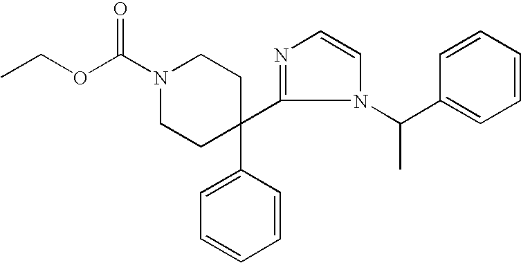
O(C(N1CCC(C2=CC=CC=C2)(C2=NC=CN2C(C2=CC=CC=C2)C)CC1)=O)CC
